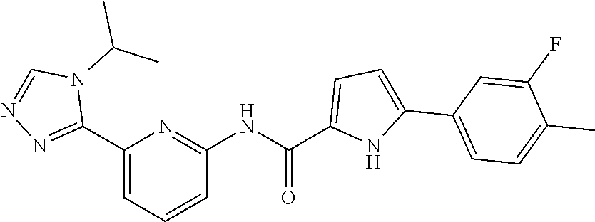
C1(C2=NN=CN2C(C)C)=CC=CC(NC(=O)C2=CC=C(C3=CC=C(C)C(F)=C3)N2)=N1
